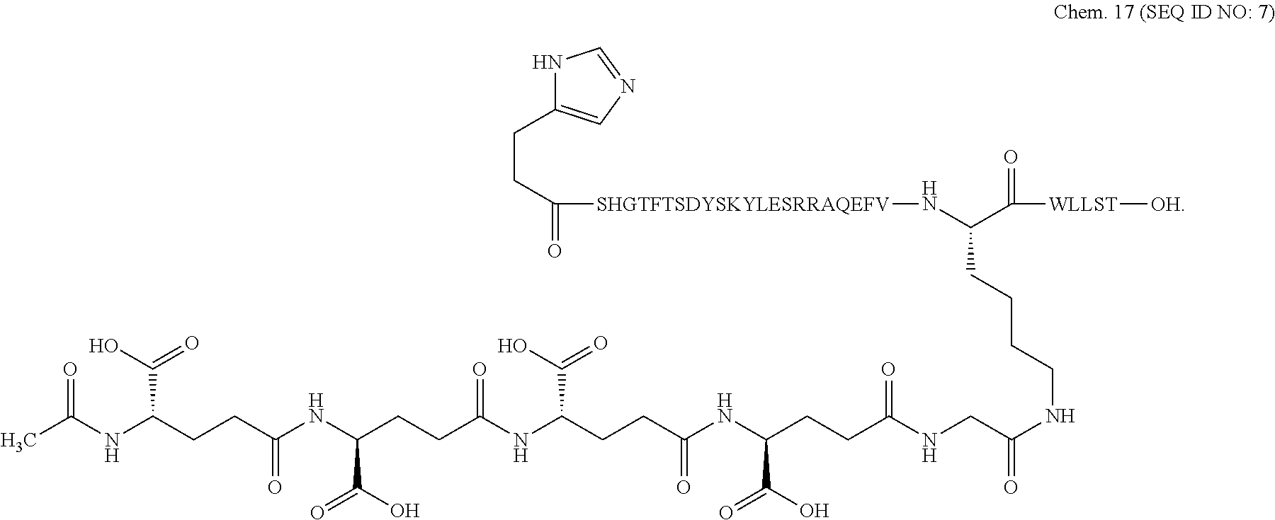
N1C(CCC([SHGTFTSDYSKYLESRRAQEFV]NC(C([WLLST][OH])=O)CCCCNC(=O)CNC(CCC(NC(CCC(NC(CCC(C(O)=O)NC(CCC(NC(C)=O)C(O)=O)=O)=O)C(O)=O)=O)C(O)=O)=O)=O)=CN=C1
